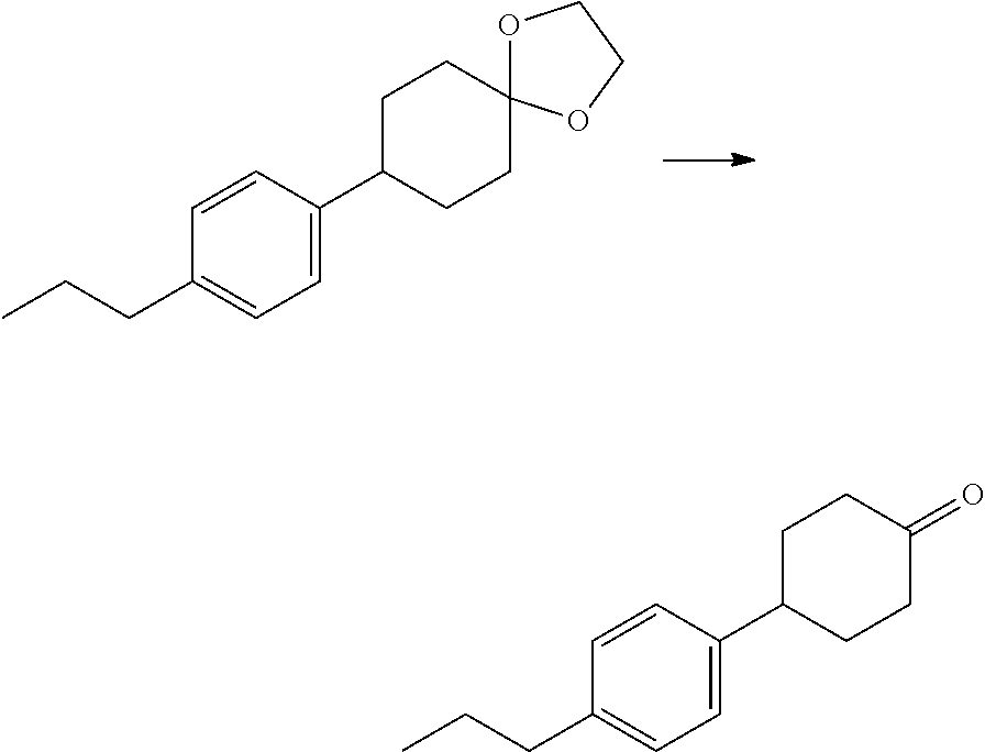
C1(CCC)=CC=C(C2CCC3(OCCO3)CC2)C=C1.C1(CCC)=CC=C(C2CCC(=O)CC2)C=C1
